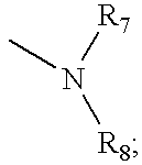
CN([R8])[R7]
